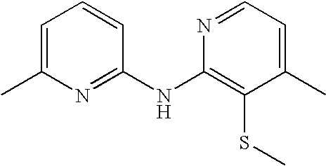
N1=C(NC2=C(SC)C(C)=CC=N2)C=CC=C1C
